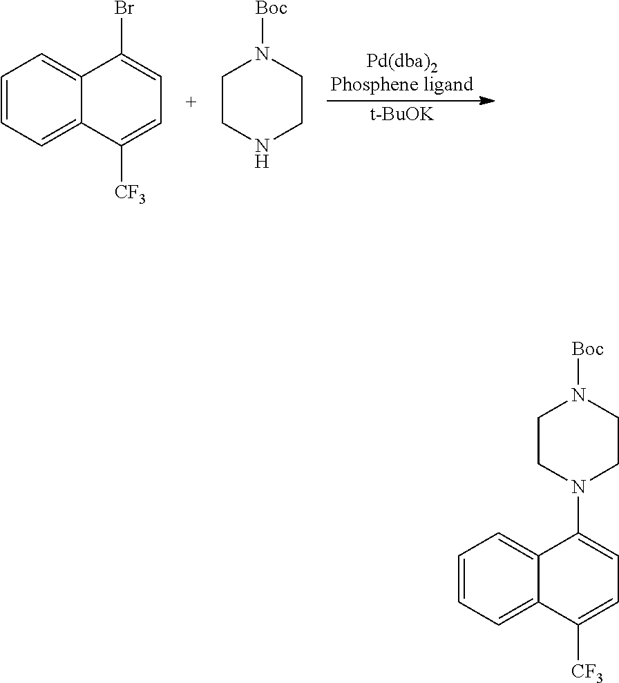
C1=CC=C2C(=C1)C(Br)=CC=C2[CF3].C1CNCCN1[Boc].[Pd(dba)2Phosphene ligand].[t-BuOK].C1=CC=C2C(=C1)C(N1CCN([Boc])CC1)=CC=C2[CF3]
